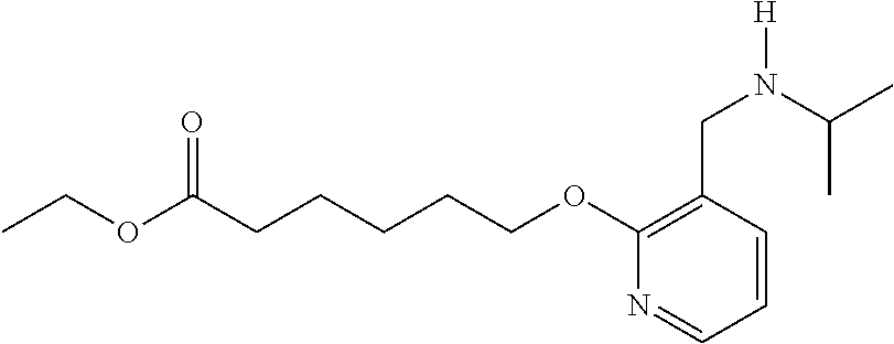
O(C(CCCCCOC1=C(CN([H])C(C)C)C=CC=N1)=O)CC
